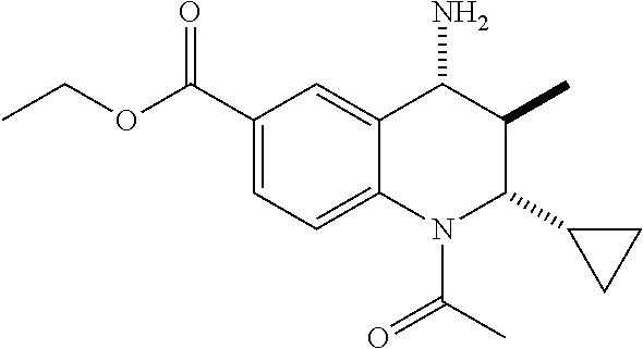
C1(C(=O)OCC)=CC=C2C(=C1)C(N)C(C)C(C1CC1)N2C(=O)C
